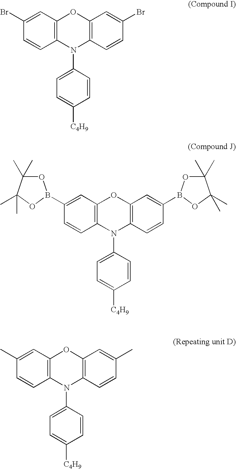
C12=C(C=C(Br)C=C1)OC1=C(N2C2=CC=C([C4H9])C=C2)C=CC(Br)=C1.C12=C(C=C(B3OC(C)(C)C(C)(C)O3)C=C1)OC1=C(N2C2=CC=C([C4H9])C=C2)C=CC(B2OC(C)(C)C(C)(C)O2)=C1.C12=C(C=C(C)C=C1)OC1=C(N2C2=CC=C([C4H9])C=C2)C=CC(C)=C1
